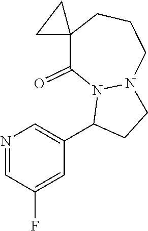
N1=CC(F)=CC(C2CCN3N2C(=O)C2(CCC3)CC2)=C1
